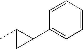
C1=CC=CC=C1C1C(C)C1
